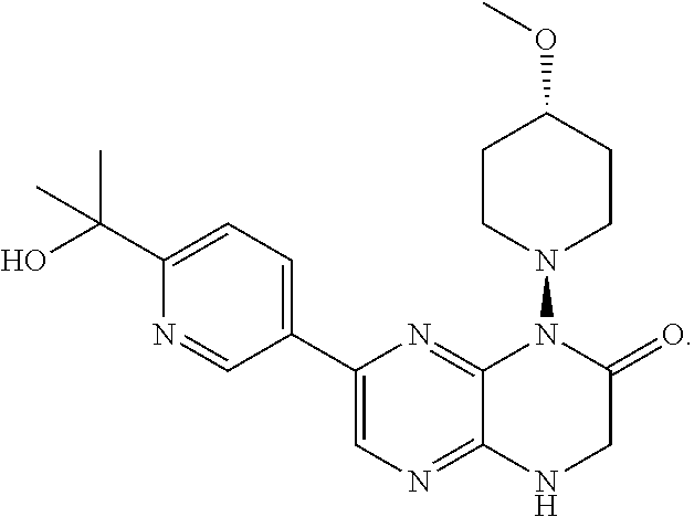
C1=C(C2=CC=C(C(O)(C)C)N=C2)N=C2C(=N1)NCC(=O)N2N1CCC(OC)CC1
